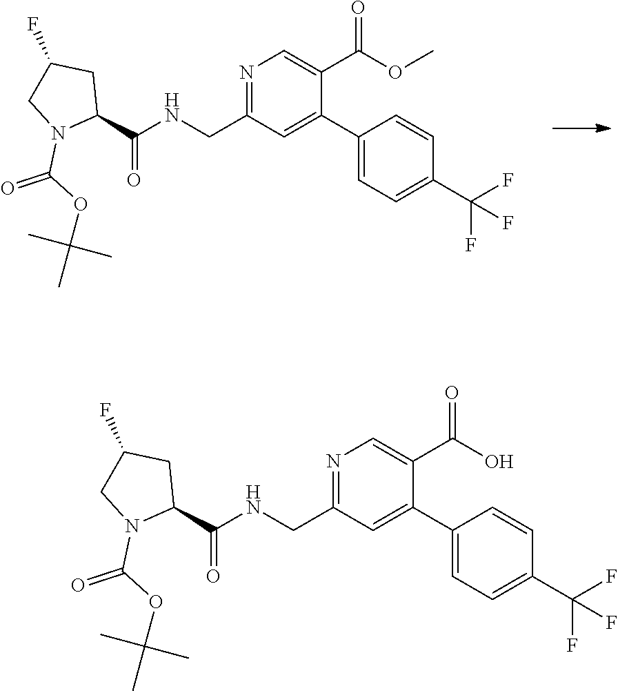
N1=C(CNC(=O)C2CC(F)CN2C(=O)OC(C)(C)C)C=C(C2=CC=C(C(F)(F)F)C=C2)C(C(=O)OC)=C1.N1=C(CNC(=O)C2CC(F)CN2C(=O)OC(C)(C)C)C=C(C2=CC=C(C(F)(F)F)C=C2)C(C(=O)O)=C1
